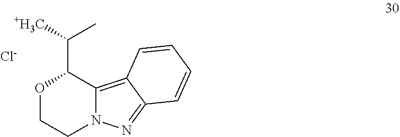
[Cl-].O1CCN2C(=C3C(=N2)C=CC=C3)C1C([+H3C])C
